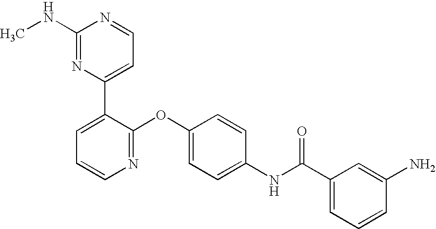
C1(NC)=NC(C2=CC=CN=C2OC2=CC=C(NC(C3=CC=CC(N)=C3)=O)C=C2)=CC=N1
